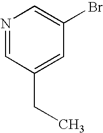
N1=CC(CC)=CC(Br)=C1
